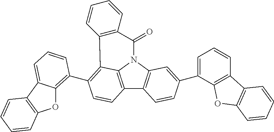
C12=C3N(C4=C1C=CC(C1=CC=CC5=C1OC1=C5C=CC=C1)=C4)C(=O)C1=C(C3=C(C3=C4OC5=C(C4=CC=C3)C=CC=C5)C=C2)C=CC=C1
